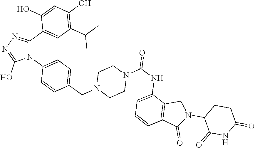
N1(C2=CC=C(CN3CCN(C(NC4=CC=CC5=C4CN(C4C(=O)NC(=O)CC4)C5=O)=O)CC3)C=C2)C(C2=CC(C(C)C)=C(O)C=C2O)=NN=C1O
